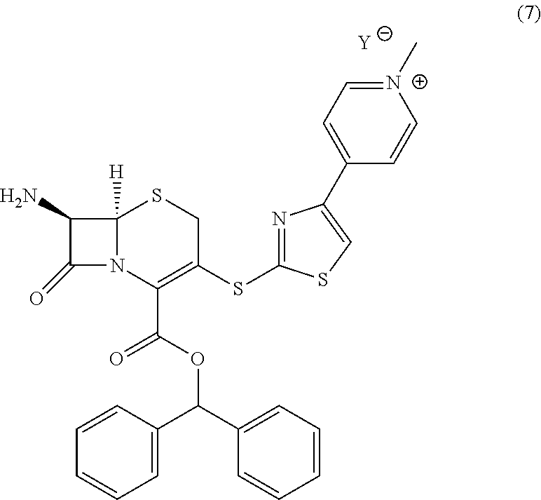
[Y].NC1C(=O)N2C1([H])SCC(SC1=NC(C3=CC=[N+](C)C=C3)=CS1)=C2C(=O)OC(C1=CC=CC=C1)C1=CC=CC=C1
